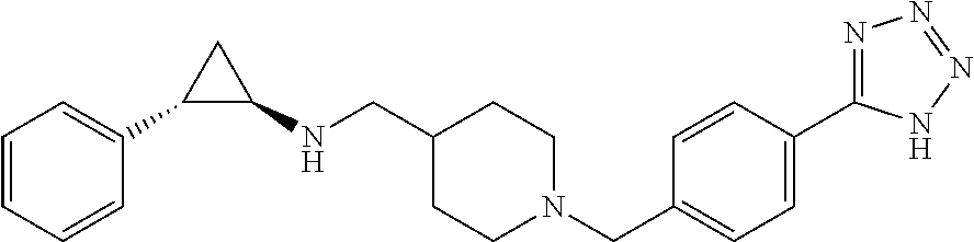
C1=CC=CC(C2C(NCC3CCN(CC4=CC=C(C5=NN=NN5)C=C4)CC3)C2)=C1
